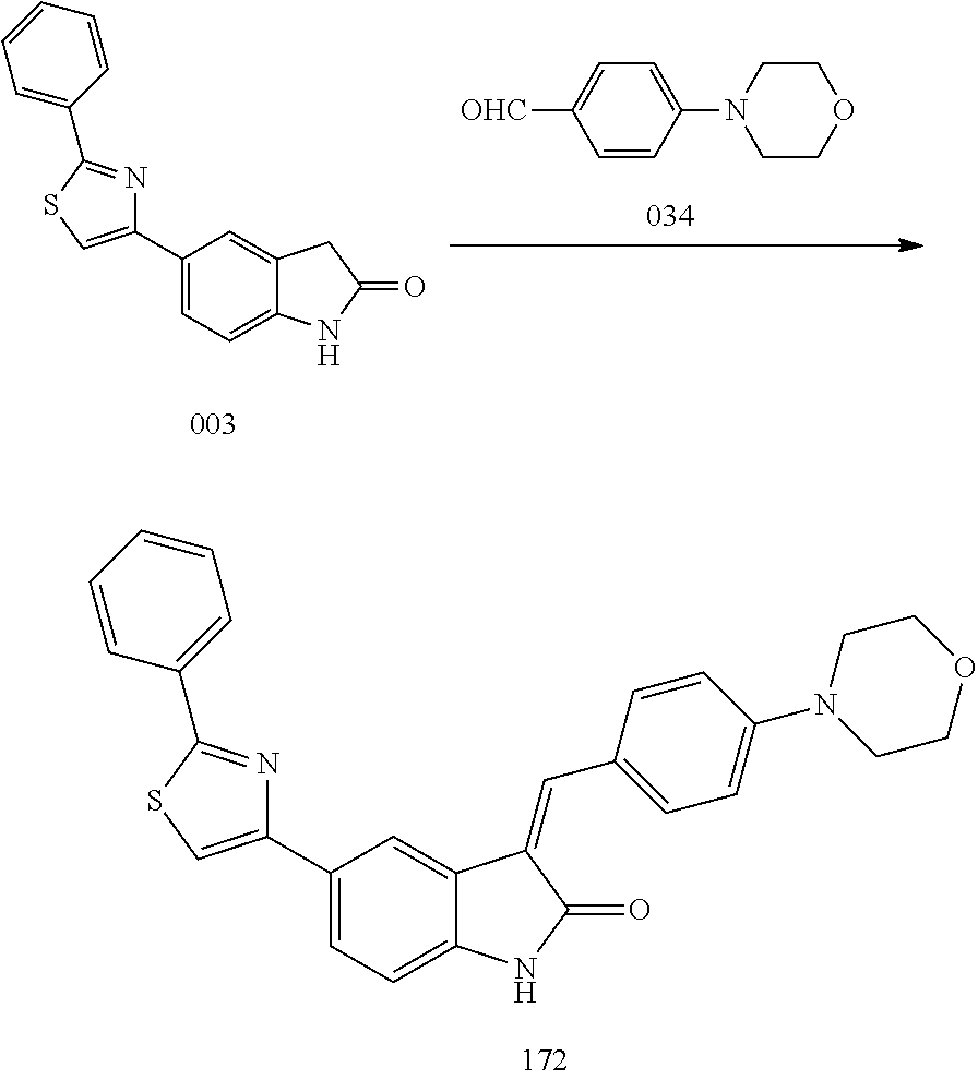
C1=CC(N2CCOCC2)=CC=C1[OHC].C1=C(C2=CSC(C3=CC=CC=C3)=N2)C=C2C(=C1)NC(=O)C2.C1=C(C2=CSC(C3=CC=CC=C3)=N2)C=C2C(=C1)NC(=O)C2=CC1=CC=C(N2CCOCC2)C=C1
